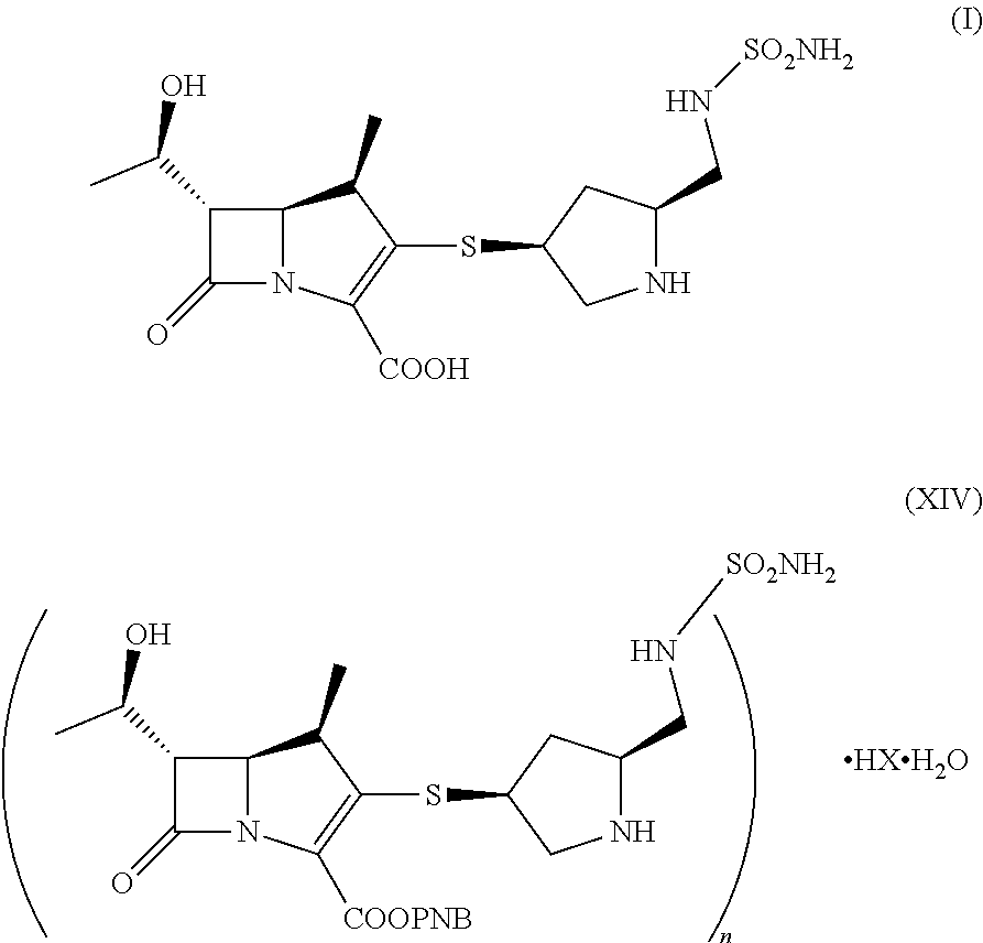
C1(C(C)O)C(=O)N2C1C(C)C(SC1CC(CN[SO2NH2])NC1)=C2[COOH].[HXH2O].C1(C(C)O)C(=O)N2C1C(C)C(SC1CC(CN[SO2NH2])NC1)=C2[COOPNB]
